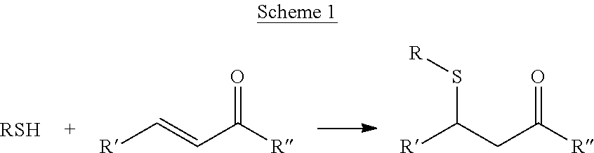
S(C(CC([R])=O)[R])[R].C(=CC([R])=O)[R].[RSH]
